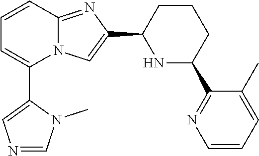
N12C(=NC(C3NC(C4=NC=CC=C4C)CCC3)=C1)C=CC=C2C1=CN=CN1C
